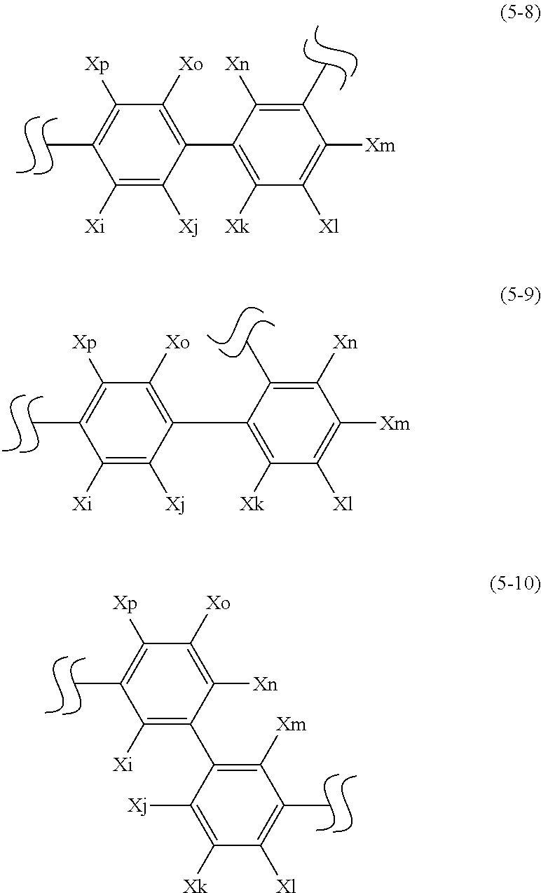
C1([Xp])=C(C)C([Xi])=C([Xj])C(C2=C([Xk])C([Xl])=C([Xm])C(C)=C2[Xn])=C1[Xo].C1([Xp])=C(C)C([Xi])=C([Xj])C(C2=C([Xk])C([Xl])=C([Xm])C([Xn])=C2C)=C1[Xo].C1([Xp])=C(C)C([Xi])=C(C2=C([Xm])C(C)=C([Xl])C([Xk])=C2[Xj])C([Xn])=C1[Xo]
